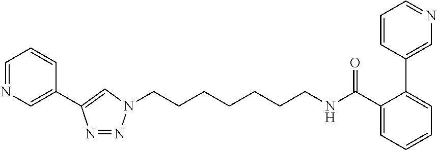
C1=NC=C(C2=CN(CCCCCCCNC(=O)C3=CC=CC=C3C3=CN=CC=C3)N=N2)C=C1
